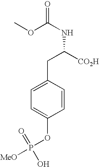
C1=C(CC([CO2H])NC(=O)OC)C=CC(OP(O)(=O)[MeO])=C1
